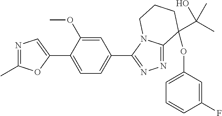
N1=C(C)OC(C2=CC=C(C3=NN=C4N3CCCC4(OC3=CC=CC(F)=C3)C(O)(C)C)C=C2OC)=C1
